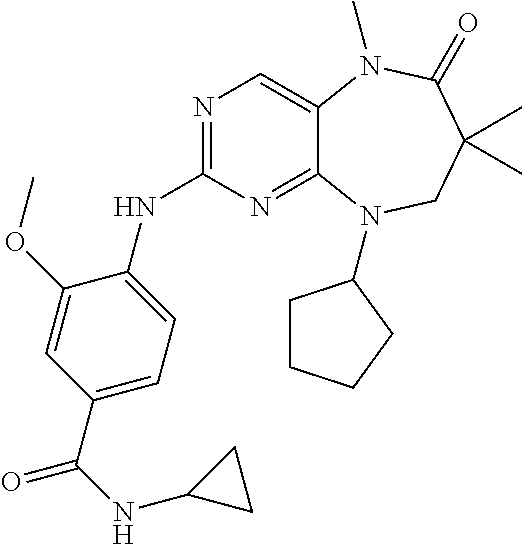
N1=C(NC2=CC=C(C(NC3CC3)=O)C=C2OC)N=C2C(=C1)N(C)C(=O)C(C)(C)CN2C1CCCC1
